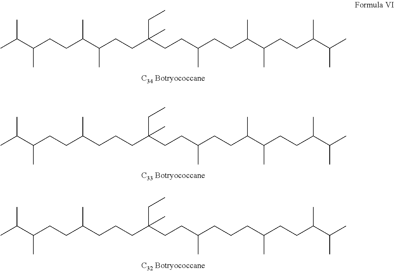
CC(C(CCC(C(CCC(CCC(CCC(C(CCC(C(C)C)C)C)C)C)(CC)C)C)C)C)C.CC(C(CCC(CCCC(CCC(CCC(C(CCC(C(C)C)C)C)C)C)(CC)C)C)C)C.CC(C(CCC(CCCC(CCC(CCCC(CCC(C(C)C)C)C)C)(CC)C)C)C)C
